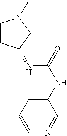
C1=NC=CC=C1NC(=O)NC1CCN(C)C1
